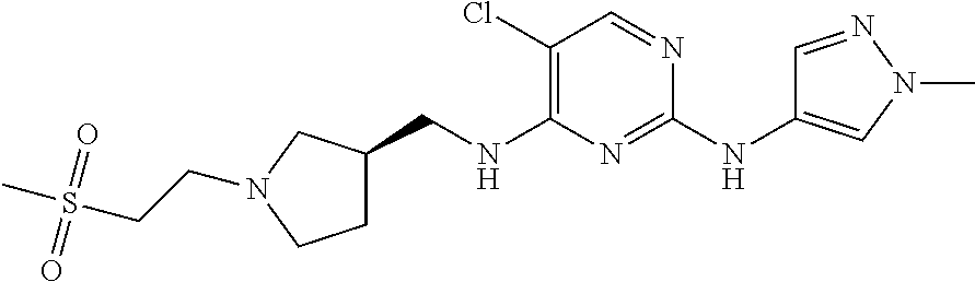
C1(Cl)=C(NCC2CCN(CCS(C)(=O)=O)C2)N=C(NC2=CN(C)N=C2)N=C1
